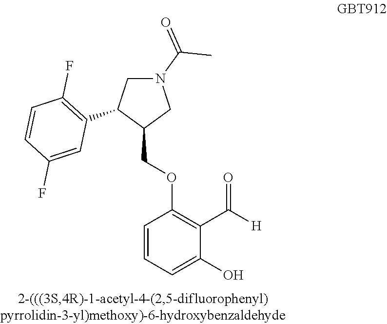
C1=CC=C(O)C(C([H])=O)=C1OCC1CN(C(=O)C)CC1C1=C(F)C=CC(F)=C1
